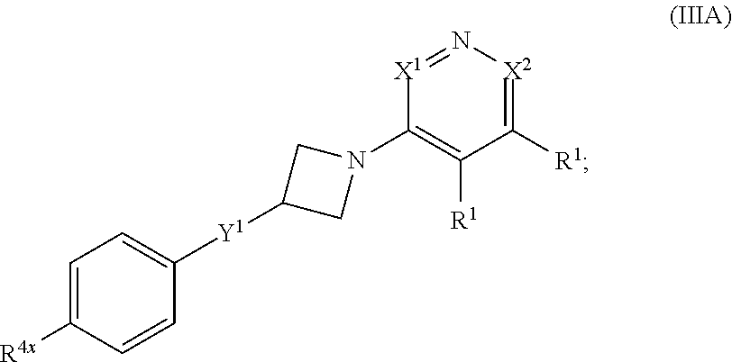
[X1]1=N[X2]=C([R1])C([R1])=C1N1CC([Y1]C2=CC=C([R4x])C=C2)C1
